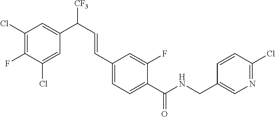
C1(Cl)=C(F)C(Cl)=CC(C(C=CC2=CC=C(C(NCC3=CN=C(Cl)C=C3)=O)C(F)=C2)[CF3])=C1
